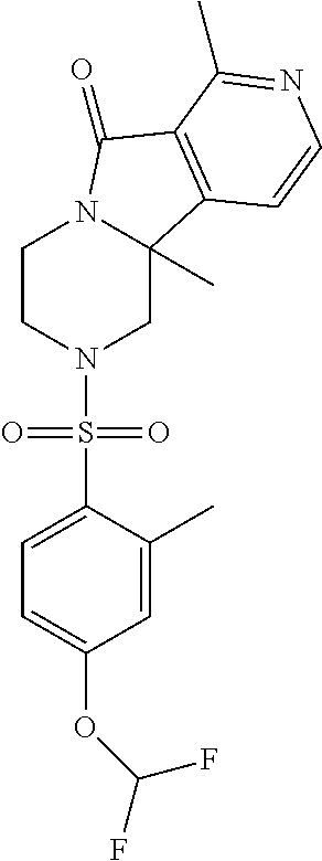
C1CN(S(C2=CC=C(OC(F)F)C=C2C)(=O)=O)CC2(C)N1C(=O)C1=C2C=CN=C1C
